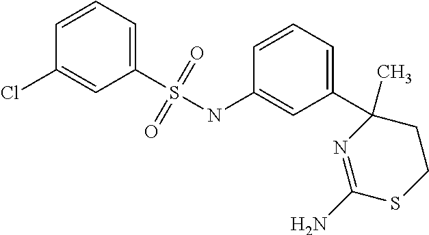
C1(Cl)=CC(S(NC2=CC(C3(C)N=C(N)SCC3)=CC=C2)(=O)=O)=CC=C1
